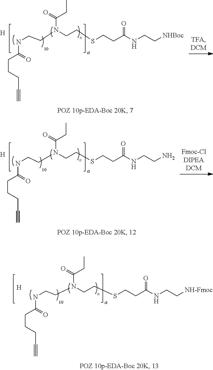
N(CCN(CCSCCC(NCC[NHBoc])=O)C(=O)CC)C(CCCC#C)=O.[H].N(CCN(CCSCCC(NCCN)=O)C(=O)CC)C(CCCC#C)=O.[H].N(CCN(CCSCCC(NCC[NH-Fmoc])=O)C(=O)CC)C(CCCC#C)=O.[H]
